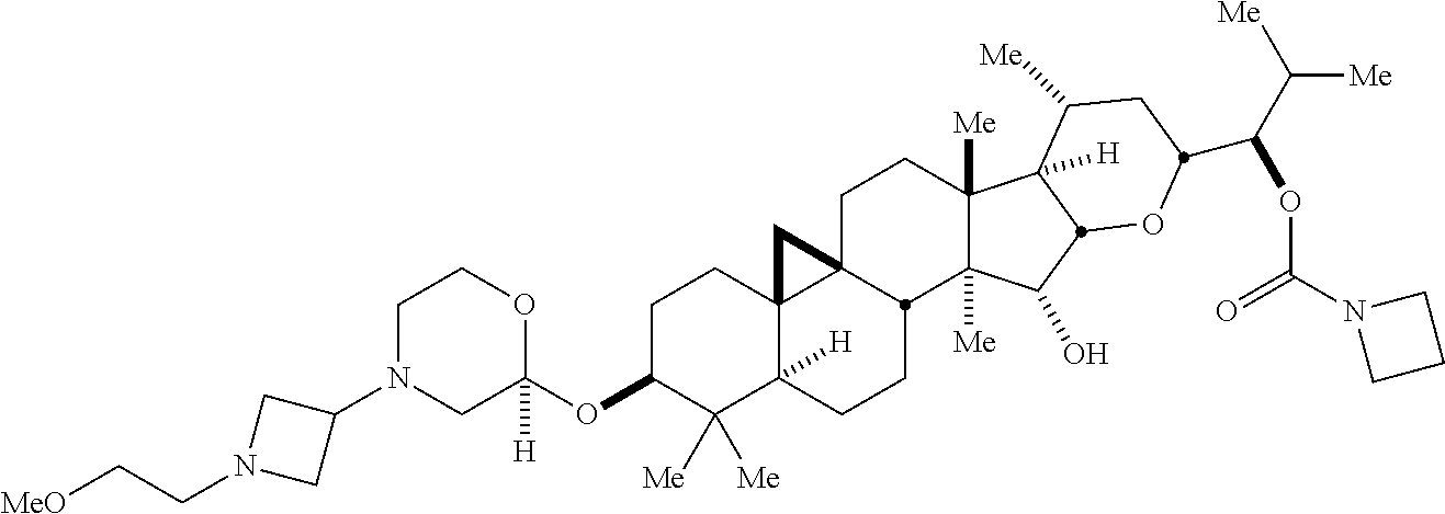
C1N(C2CN(CC[MeO])C2)CC(OC2C([Me])([Me])C3([H])C4(CC2)C2(CCC5([Me])C([Me])(C(O)C6C5([H])C([Me])CC(C(C([Me])[Me])OC(N5CCC5)=O)O6)C2CC3)C4)([H])OC1
